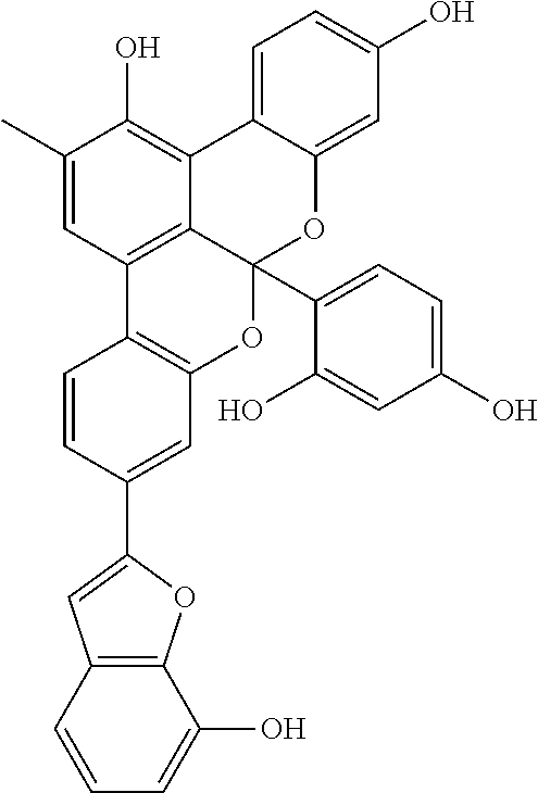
C1=CC=C(O)C2=C1C=C(C1=CC3=C(C=C1)C1=C4C(C5=CC=C(O)C=C5O)(O3)OC3=CC(O)=CC=C3C4=C(O)C(C)=C1)O2
